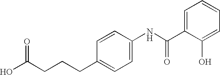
C1=CC(CCCC(O)=O)=CC=C1NC(C1=CC=CC=C1O)=O
